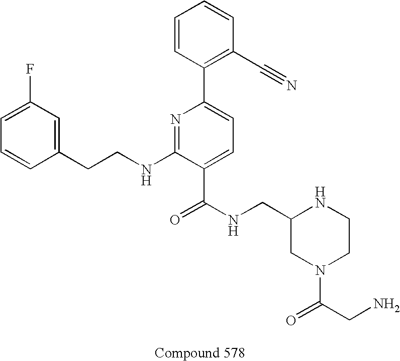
C1=CC(CCNC2=NC(C3=C(C#N)C=CC=C3)=CC=C2C(NCC2CN(C(CN)=O)CCN2)=O)=CC(F)=C1
